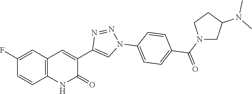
C12=C(C=C(F)C=C1)C=C(C1=CN(C3=CC=C(C(N4CC(N(C)C)CC4)=O)C=C3)N=N1)C(=O)N2
